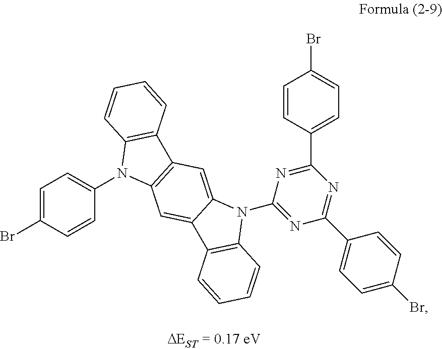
C1=C(Br)C=CC(N2C3=C(C4=C2C=CC=C4)C=C2C(=C3)C3=C(N2C2=NC(C4=CC=C(Br)C=C4)=NC(C4=CC=C(Br)C=C4)=N2)C=CC=C3)=C1
